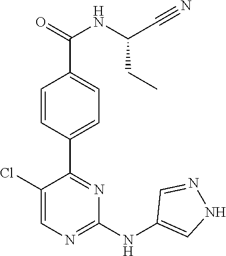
C1(C2=NC(NC3=CNN=C3)=NC=C2Cl)=CC=C(C(=O)NC(C#N)CC)C=C1
